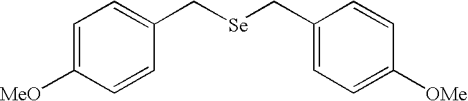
C1=C([MeO])C=CC(C[Se]CC2=CC=C([OMe])C=C2)=C1
